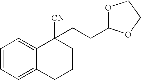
C1(CCC2OCCO2)([CN])C2=CC=CC=C2CCC1
